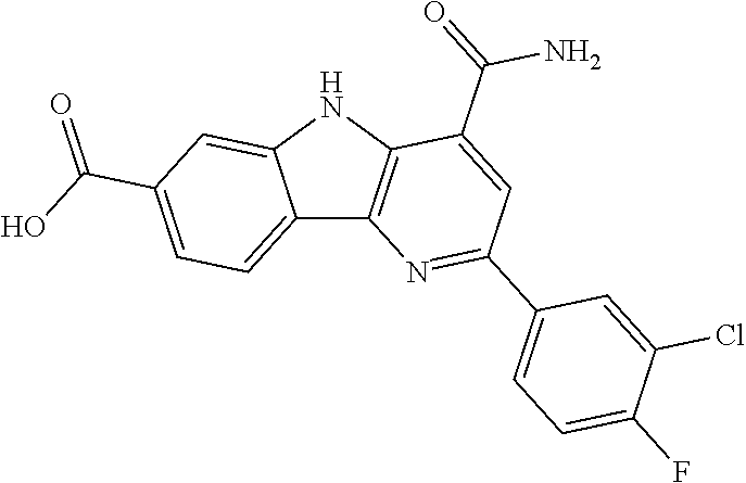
C12=CC=C(C(=O)O)C=C1NC1=C2N=C(C2=CC=C(F)C(Cl)=C2)C=C1C(=O)N
